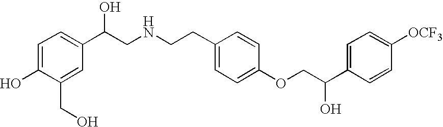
C1=C(O)C(CO)=CC(C(CNCCC2=CC=C(OCC(C3=CC=C([OCF3])C=C3)O)C=C2)O)=C1
